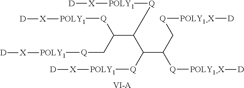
[Q](C(C[Q][POLY1][X][D])C(C(C(C[Q][POLY1-X][D])[Q][POLY1-X][D])[Q][POLY1][X][D])[Q][POLY1][X][D])[POLY1][X][D].[VI-A]
